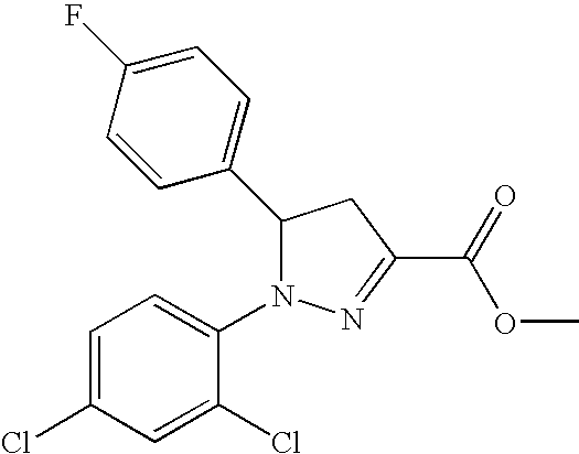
C1(C2N(C3=CC=C(Cl)C=C3Cl)N=C(C(=O)OC)C2)=CC=C(F)C=C1
